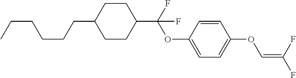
C1CC(C(OC2=CC=C(OC=C(F)F)C=C2)(F)F)CCC1CCCCCC
